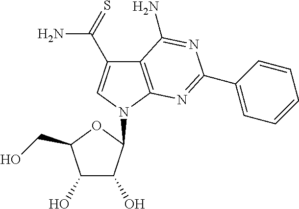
C12=C(N(C3C(O)C(O)C(CO)O3)C=C1C(=S)N)N=C(C1=CC=CC=C1)N=C2N
